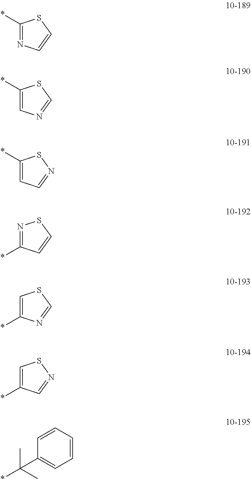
C1(*)=NC=CS1.C1(*)=CN=CS1.C1(*)=CC=NS1.N1=C(*)C=CS1.C1=C(*)N=CS1.C1=C(*)C=NS1.C1=CC=CC=C1C(C)(C)*
